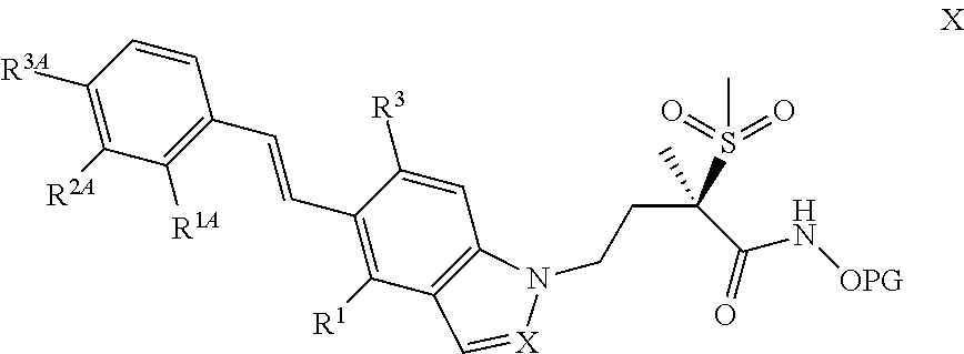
C(C(=O)N[OPG])(S(C)(=O)=O)(C)CCN1C2=C(C([R1])=C(C=CC3=C([R1A])C([R2A])=C([R3A])C=C3)C([R3])=C2)C=[X]1
